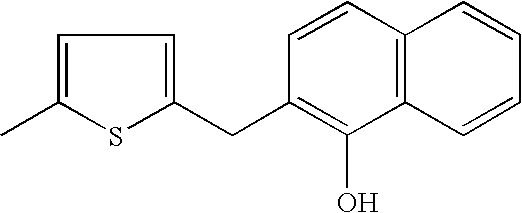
C1=C(C)SC(CC2=C(O)C3=C(C=C2)C=CC=C3)=C1
